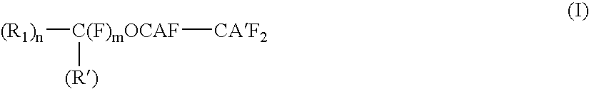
[(R1)n][C(F)mOCAF]([CAF2])[(R)]
